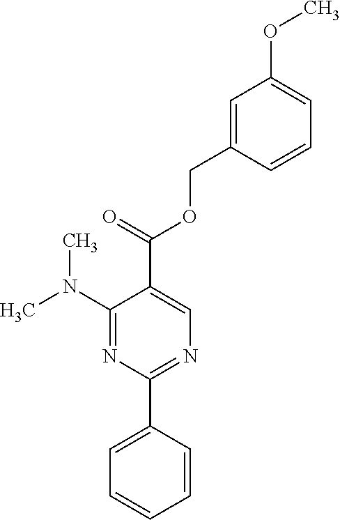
CN(C1=NC(C2=CC=CC=C2)=NC=C1C(OCC1=CC(OC)=CC=C1)=O)C
